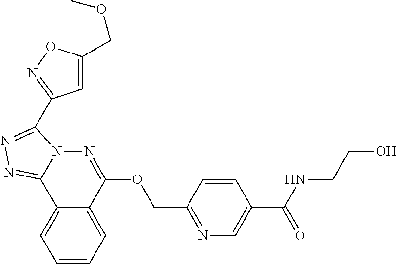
C1=CC=C2C(=C1)C1=NN=C(C3=NOC(COC)=C3)N1N=C2OCC1=NC=C(C(NCCO)=O)C=C1
